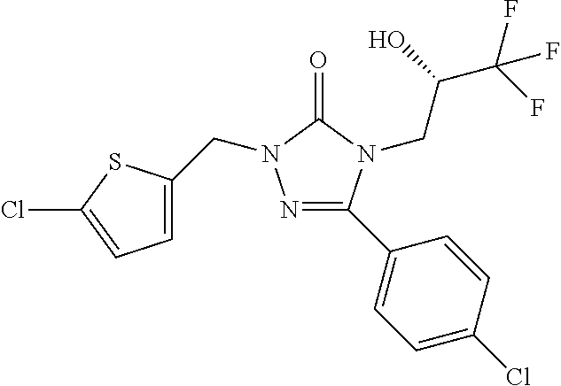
N1=C(C2=CC=C(Cl)C=C2)N(CC(C(F)(F)F)O)C(=O)N1CC1=CC=C(Cl)S1
